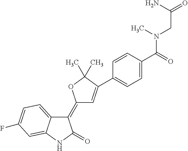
C1(=C2C=C(C3=CC=C(C(=O)N(CC(=O)N)C)C=C3)C(C)(C)O2)C2=CC=C(F)C=C2NC1=O
